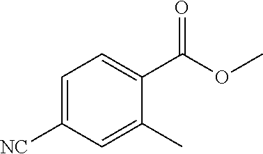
C1=C([NC])C=C(C)C(C(OC)=O)=C1
